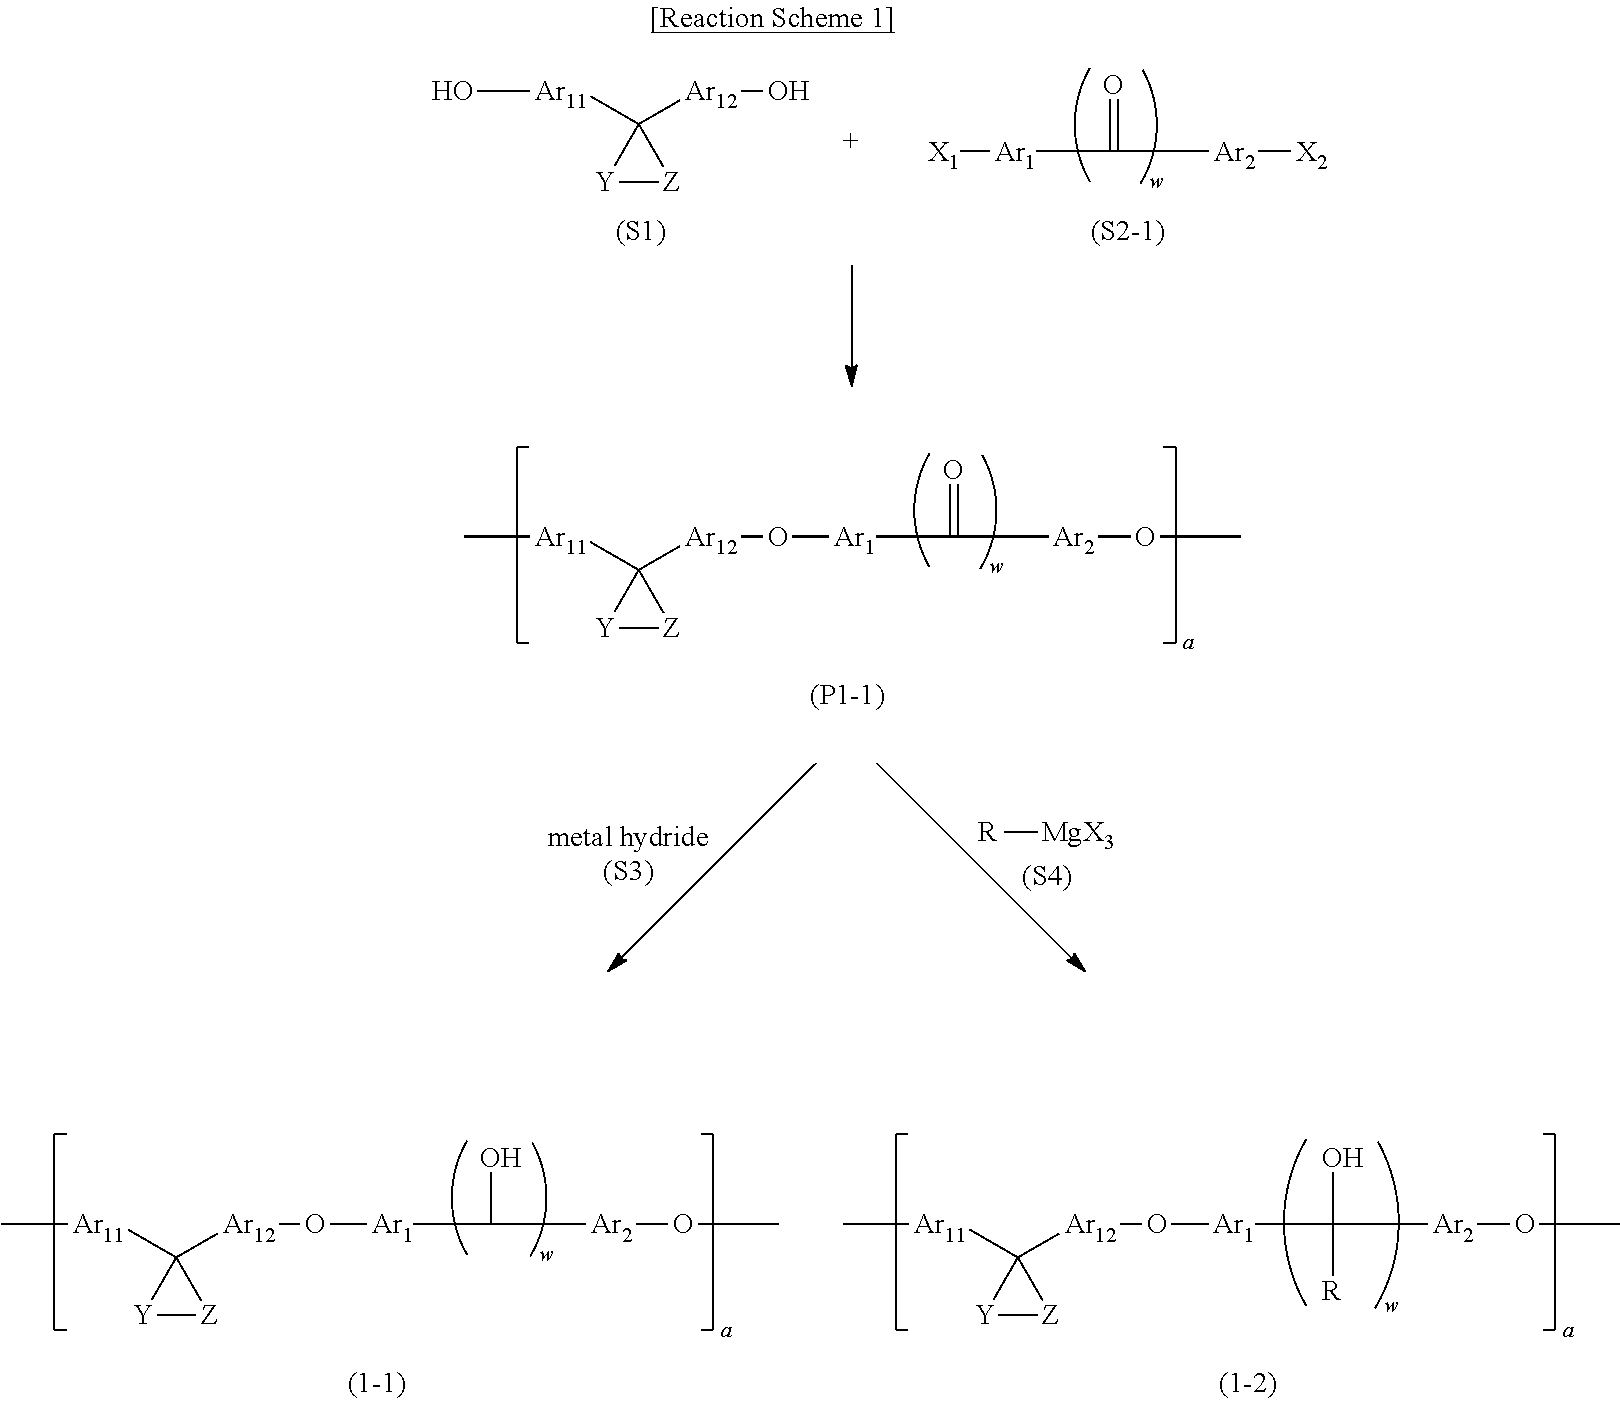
[Y]1[Z]C1([Ar11]C)[Ar12]O[Ar1]C([Ar2]OC)O.[Y]1[Z]C1([Ar11]C)[Ar12]O[Ar1]C([Ar2]OC)(O)[R].[Y]1[Z]C1([Ar11]O)[Ar12]O.[Ar1](C([Ar2][X2])=O)[X1].[(S1)].[(S2-1)].[Y]1[Z]C1([Ar11]C)[Ar12]O[Ar1]C([Ar2]OC)=O.[R][MgX3].[(S4)]
